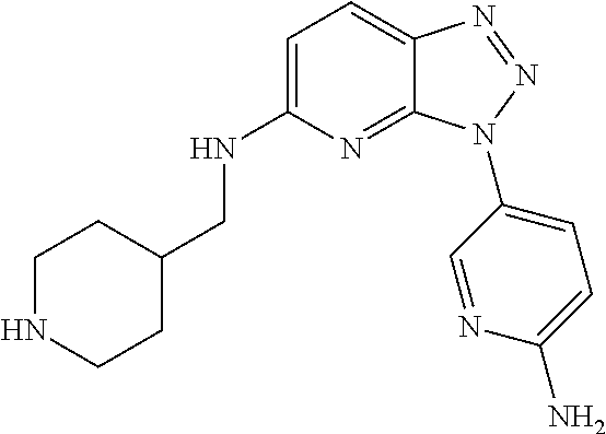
C1=C(NCC2CCNCC2)N=C2C(=C1)N=NN2C1=CC=C(N)N=C1
